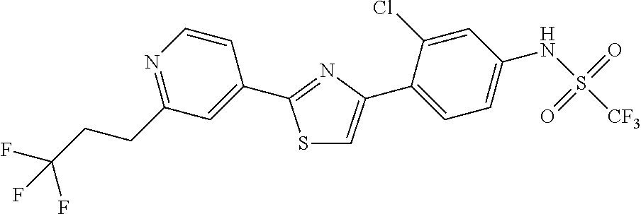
S1C=C(C2=CC=C(NS(=O)(=O)[CF3])C=C2Cl)N=C1C1=CC(CCC(F)(F)F)=NC=C1
